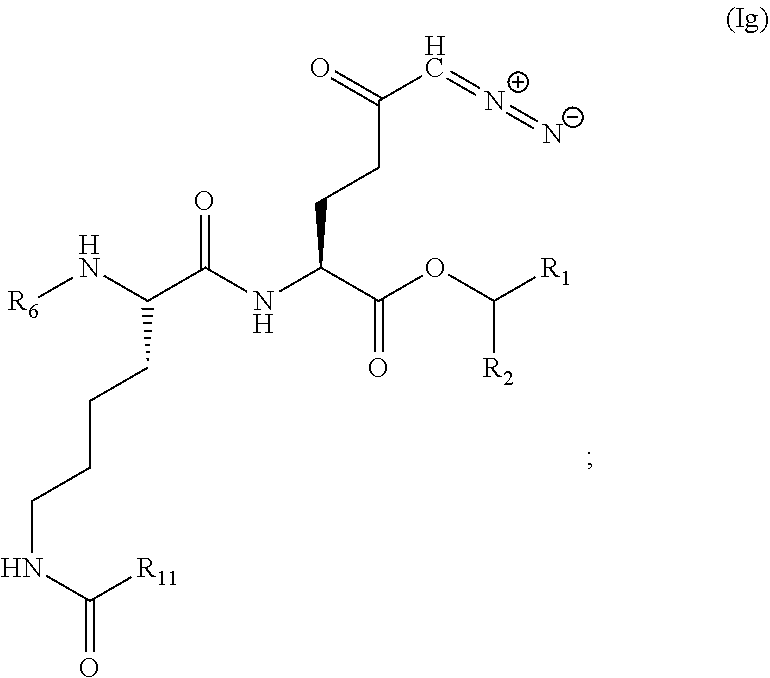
C(CCC(NC(C(N[R6])CCCCNC([R11])=O)=O)C(=O)OC([R2])[R1])(=O)C=[N+]=[N-]
